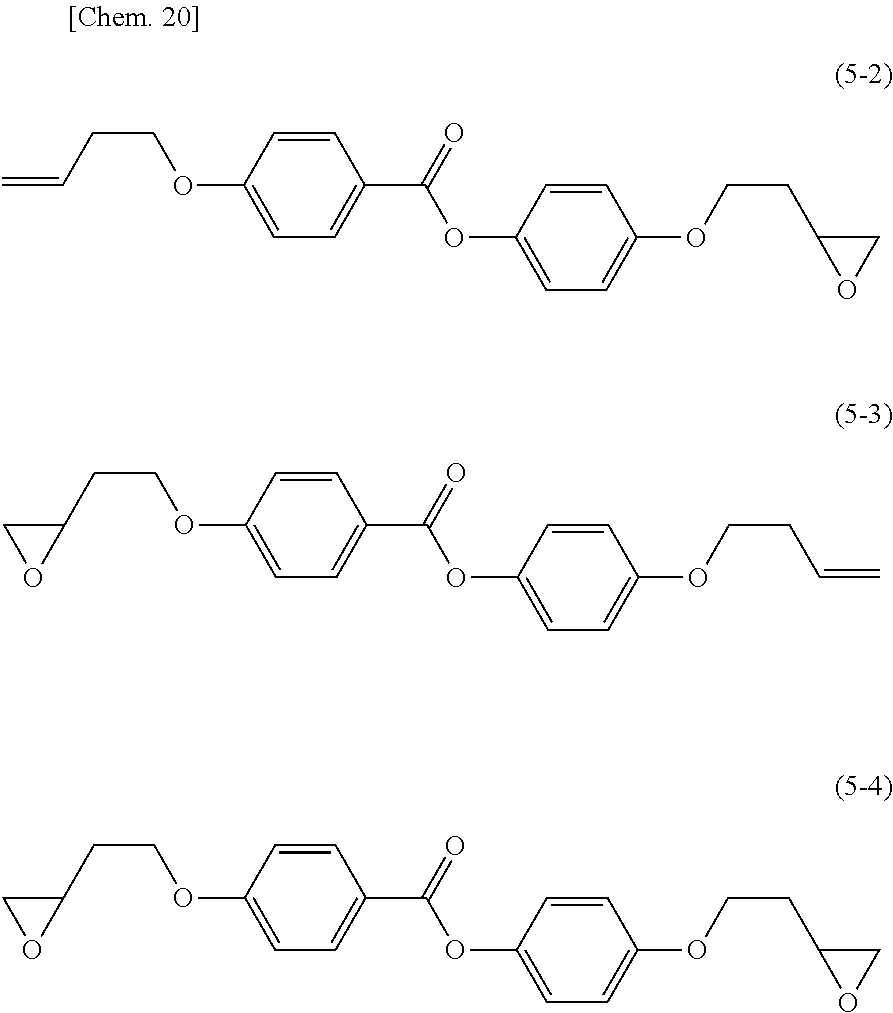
C=CCCOC1=CC=C(C(=O)OC2=CC=C(OCCC3CO3)C=C2)C=C1.C(COC1=CC=C(C(=O)OC2=CC=C(OCCC=C)C=C2)C=C1)C1CO1.C(COC1=CC=C(C(=O)OC2=CC=C(OCCC3CO3)C=C2)C=C1)C1CO1
